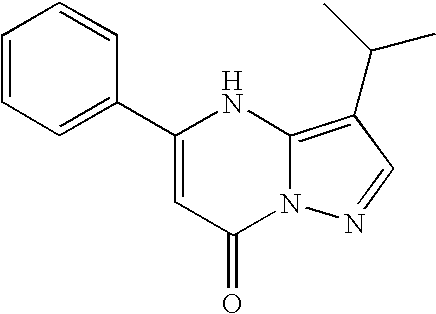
C1(C2=CC(=O)N3C(=C(C(C)C)C=N3)N2)=CC=CC=C1
